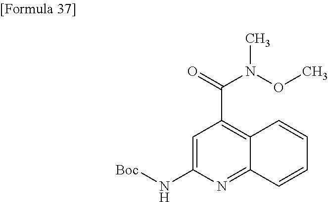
C1=C(N[Boc])N=C2C(=C1C(=O)N(OC)C)C=CC=C2
